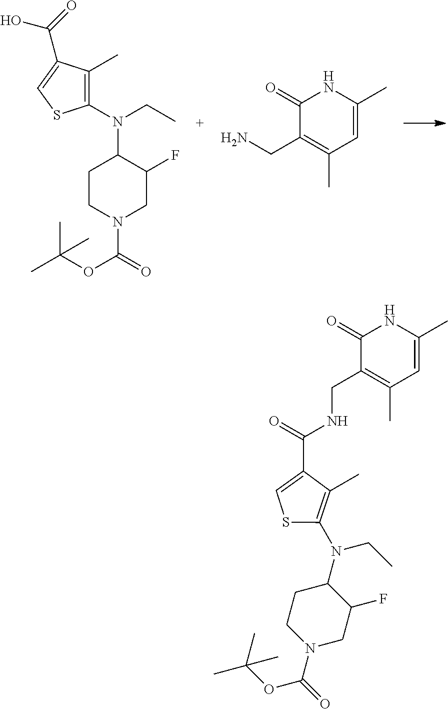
C1CN(C(=O)OC(C)(C)C)CC(F)C1N(C1=C(C)C(C(=O)O)=CS1)CC.C1(=O)C(CN)=C(C)C=C(C)N1.C1(=O)C(CNC(=O)C2=CSC(N(C3CCN(C(=O)OC(C)(C)C)CC3F)CC)=C2C)=C(C)C=C(C)N1
